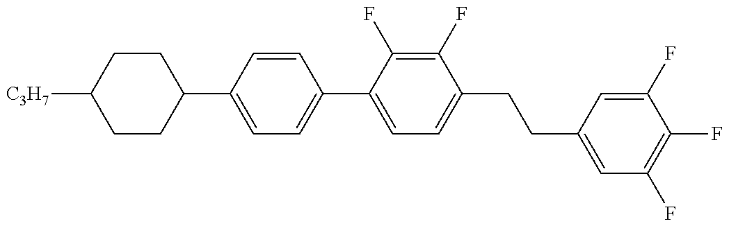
C1(C2=CC=C(C3=CC=C(CCC4=CC(F)=C(F)C(F)=C4)C(F)=C3F)C=C2)CCC([C3H7])CC1
